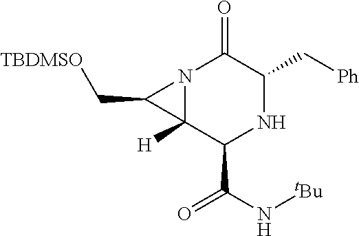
N12C([H])(C(C(N[tBu])=O)NC(C[Ph])C1=O)C2C[TBDMSO]
